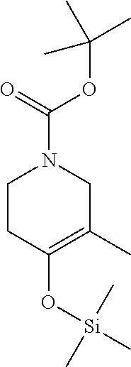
O(C(=O)N1CCC(O[Si](C)(C)C)=C(C)C1)C(C)(C)C
